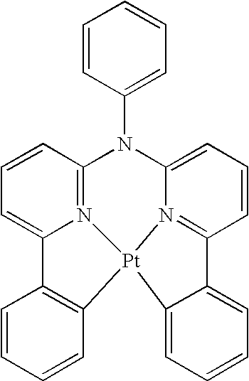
C1=CC2=N3C(=C1)C1=C(C=CC=C1)[Pt]31N3=C(C=CC=C3N2C2=CC=CC=C2)C2=CC=CC=C21
